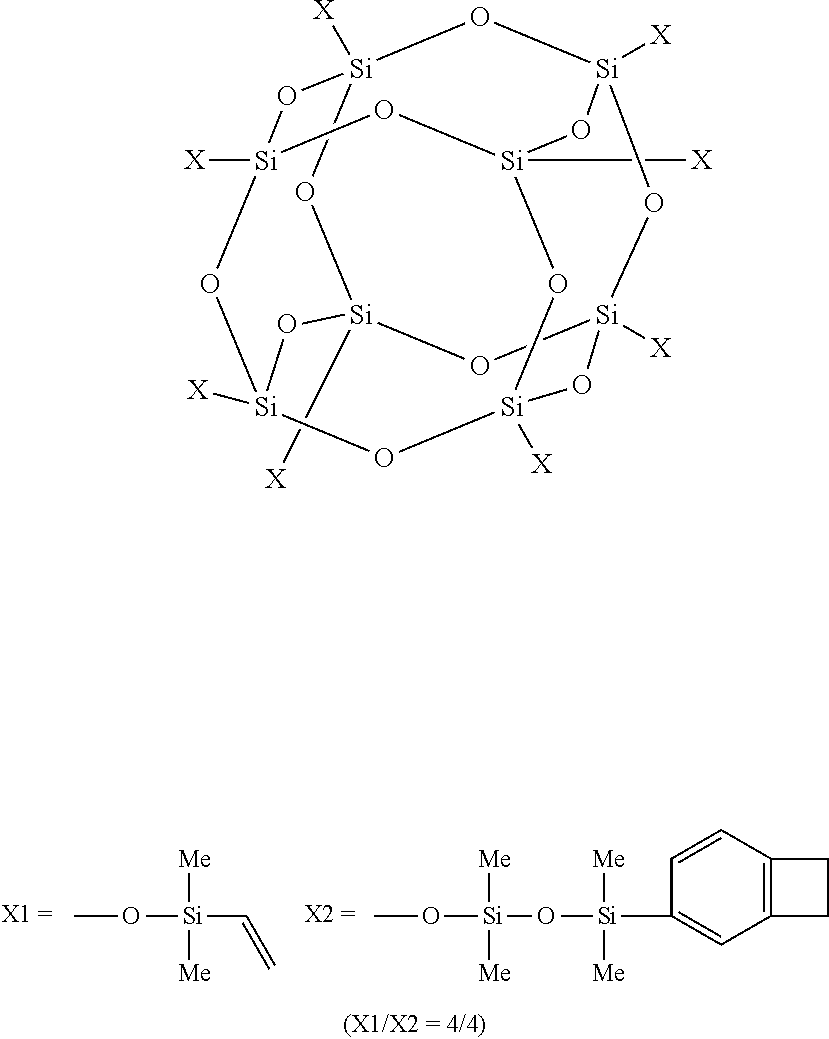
CO[Si]([Me])([Me])O[Si](C1=CC2=C(C=C1)CC2)([Me])[Me].CO[Si]([Me])([Me])C=C.O1[Si]2([X])O[Si]3([X])O[Si]4([X])O[Si]1([X])O[Si]1([X])O[Si]([X])(O[Si]([X])(O[Si]([X])(O1)O4)O3)O2
